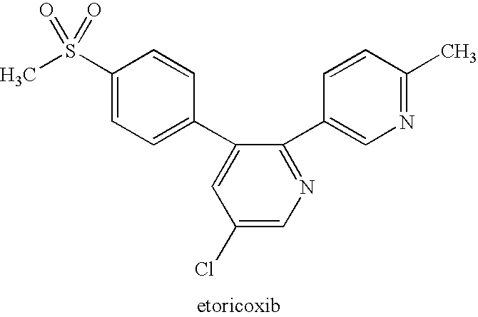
CS(C1=CC=C(C2=CC(Cl)=CN=C2C2=CN=C(C)C=C2)C=C1)(=O)=O
